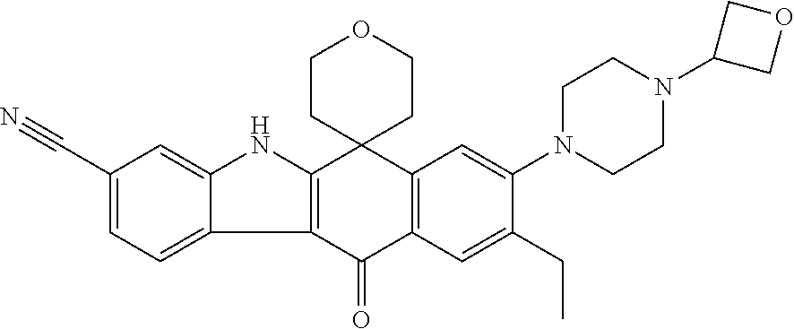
C12=C(C(=O)C3=C(C=C(N4CCN(C5COC5)CC4)C(CC)=C3)C13CCOCC3)C1=CC=C(C#N)C=C1N2
